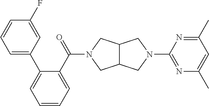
C12C(CN(C(C3=CC=CC=C3C3=CC=CC(F)=C3)=O)C1)CN(C1=NC(C)=CC(C)=N1)C2
